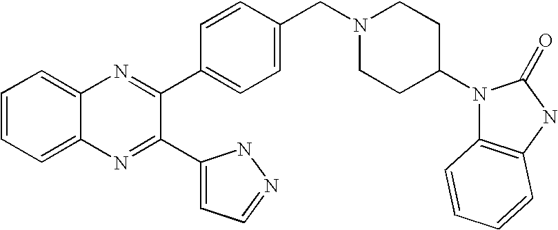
C1=CC=C2C(=C1)N=C(C1=CC=C(CN3CCC(N4C5=C(NC4=O)C=CC=C5)CC3)C=C1)C(C1=CC=NN1)=N2
